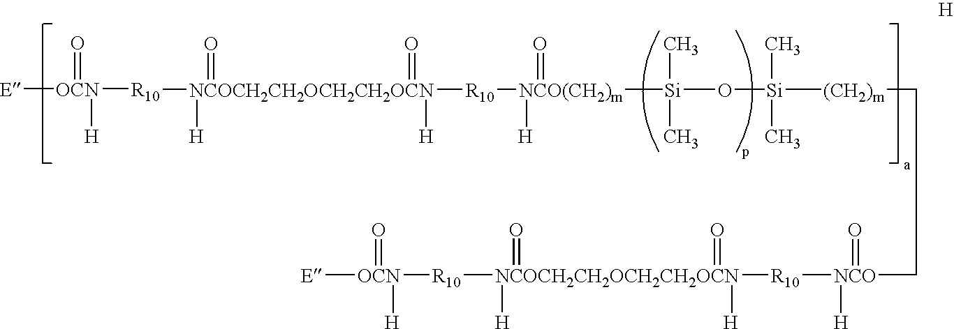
[E][OCN]([R10][NCOCH2CH2OCH2CH2OCN]([R10][NCO(CH2)m]([Si](O[Si]([(CH2)m]CC[NCO]([R10][NCOCH2CH2OCH2CH2OCN]([R10][OCN]([E])(=O)[H])([H])(=O)(=O)[H])([H])=O)(C)C)(C)C)([H])=O)([H])(=O)(=O)[H])(=O)[H]
